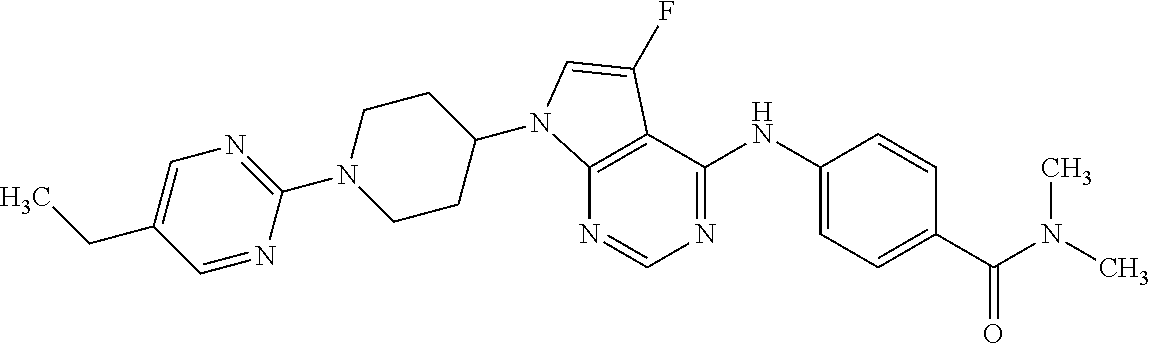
C12=C(C(NC3=CC=C(C(N(C)C)=O)C=C3)=NC=N1)C(F)=CN2C1CCN(C2=NC=C(CC)C=N2)CC1
